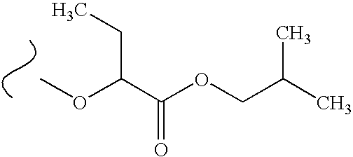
COC(C(OCC(C)C)=O)CC
